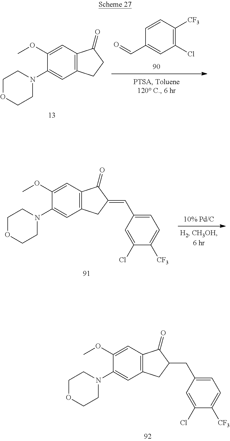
C1=CC([CF3])=C(Cl)C=C1C=O.C12=C(CCC1=O)C=C(N1CCOCC1)C(OC)=C2.C1=C(C=C2CC3=C(C2=O)C=C(OC)C(N2CCOCC2)=C3)C=C(Cl)C([CF3])=C1.C1=C(CC2CC3=C(C2=O)C=C(OC)C(N2CCOCC2)=C3)C=C(Cl)C([CF3])=C1
